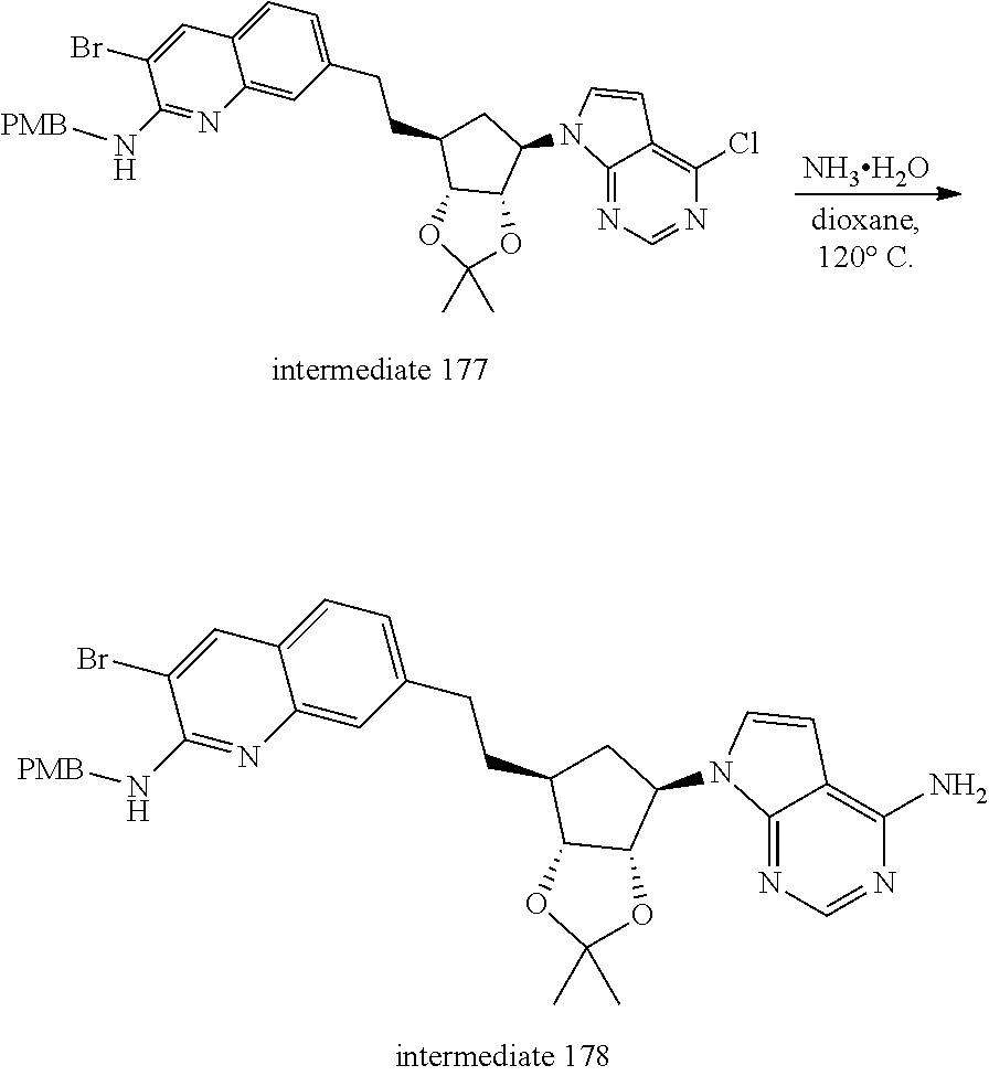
C1=C2C(=CC(CCC3CC(N4C5=NC=NC(N)=C5C=C4)C4C3OC(C)(C)O4)=C1)N=C(N[PMB])C(Br)=C2.[NH3H2O].C1=C2C(=CC(CCC3CC(N4C5=NC=NC(Cl)=C5C=C4)C4C3OC(C)(C)O4)=C1)N=C(N[PMB])C(Br)=C2
